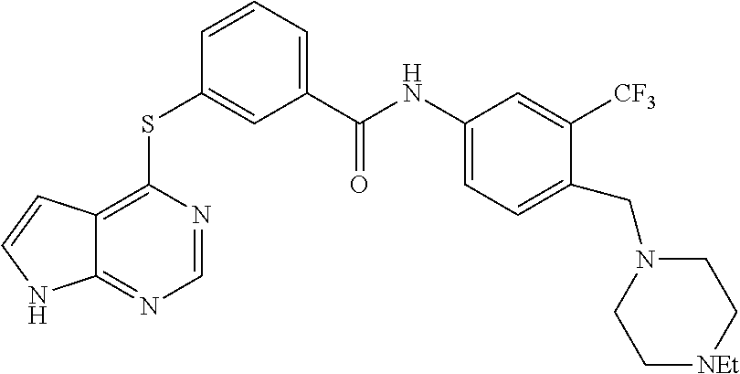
S(C1=CC(C(NC2=CC=C(CN3CC[NEt]CC3)C([CF3])=C2)=O)=CC=C1)C1=C2C(=NC=N1)NC=C2
